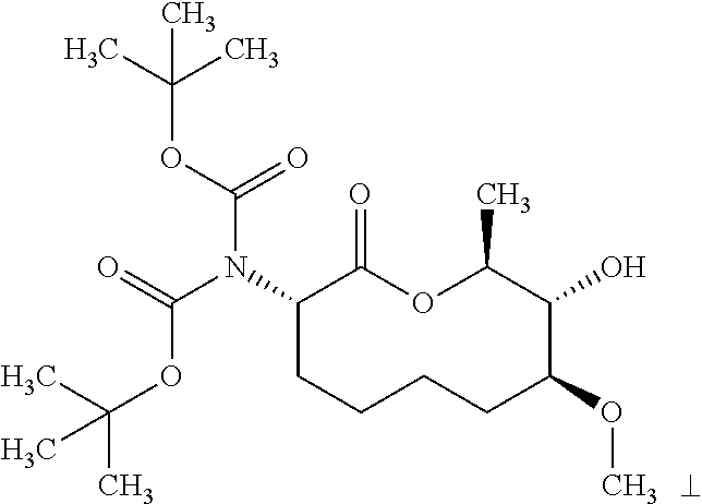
N(C1CCCCC(OC)C(O)C(C)OC1=O)(C(=O)OC(C)(C)C)C(OC(C)(C)C)=O
